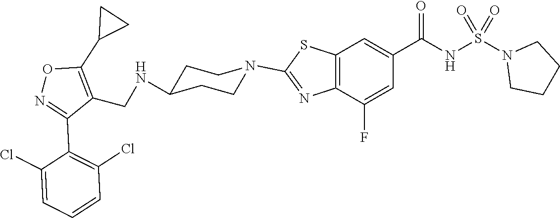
C12=C(C=C(C(NS(N3CCCC3)(=O)=O)=O)C=C1F)SC(N1CCC(NCC3=C(C4CC4)ON=C3C3=C(Cl)C=CC=C3Cl)CC1)=N2
